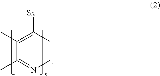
CN=C(C(=C(C)[Sx])C)C
